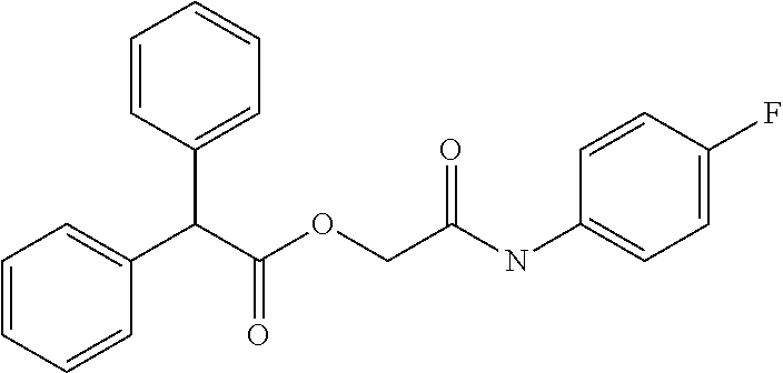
C(C(OCC(NC1=CC=C(F)C=C1)=O)=O)(C1=CC=CC=C1)C1=CC=CC=C1
